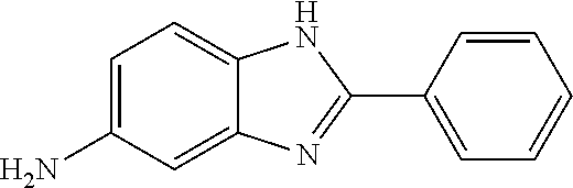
C1=C(N)C=C2C(=C1)NC(C1=CC=CC=C1)=N2
